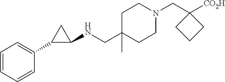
C1(CN2CCC(CNC3CC3C3=CC=CC=C3)(C)CC2)([CO2H])CCC1
